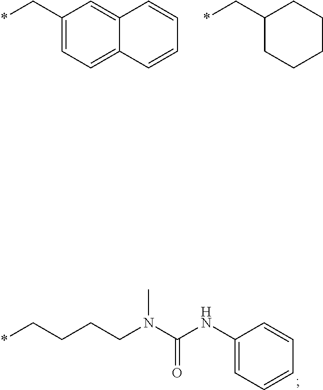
C1(C*)=CC=C2C(=C1)C=CC=C2.C1(C*)CCCCC1.*CCCCN(C(NC1=CC=CC=C1)=O)C
